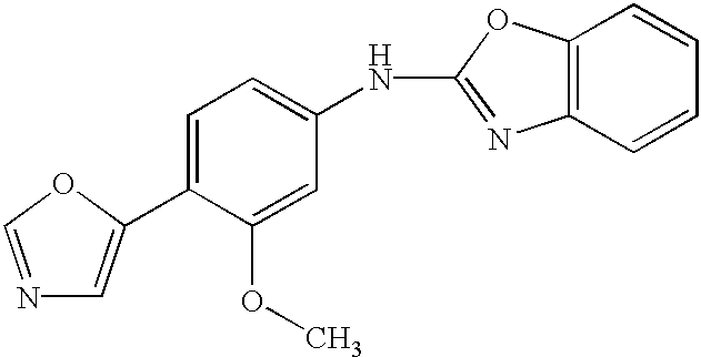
C1=C(C2=CN=CO2)C(OC)=CC(NC2=NC3=C(O2)C=CC=C3)=C1
